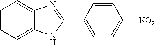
C1=CC=C2C(=C1)N=C(C1=CC=C([NO2])C=C1)N2
